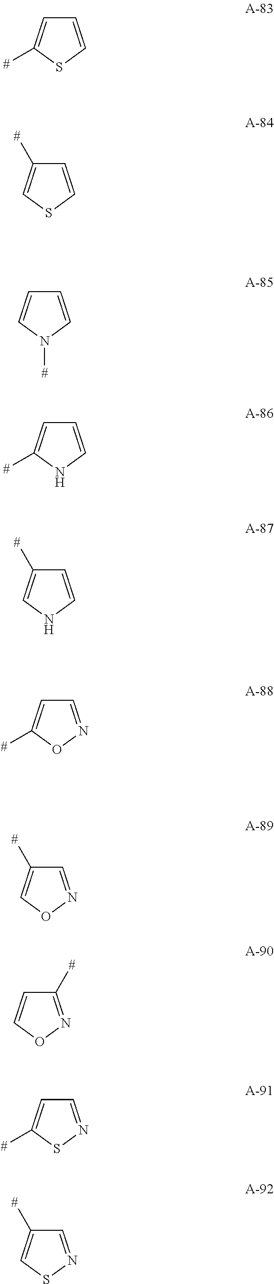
C1=CSC([#])=C1.C1=CSC=C1[#].C1=CN([#])C=C1.C1=CNC([#])=C1.C1=CNC=C1[#].C1=NOC([#])=C1.C1=NOC=C1[#].C1([#])=NOC=C1.C1=NSC([#])=C1.C1=NSC=C1[#]
